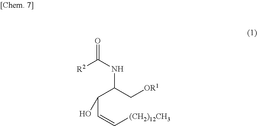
C(C=C[(CH2)12CH3])(C(C[OR1])NC(=O)[R2])O
